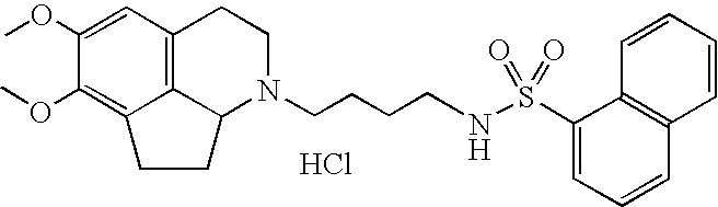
C12=C3C=C(OC)C(OC)=C1CCC2N(CCCCNS(C1=CC=CC2=C1C=CC=C2)(=O)=O)CC3.Cl
